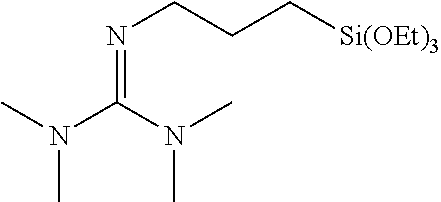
N(=C(N(C)C)N(C)C)CCC[Si(OEt)3]
